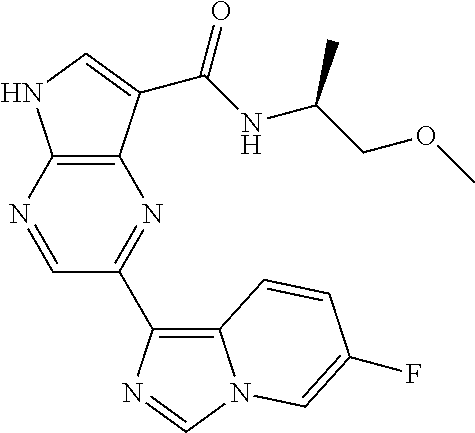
C12=C(N=CC(C3=C4N(C=N3)C=C(F)C=C4)=N1)NC=C2C(NC(COC)C)=O
